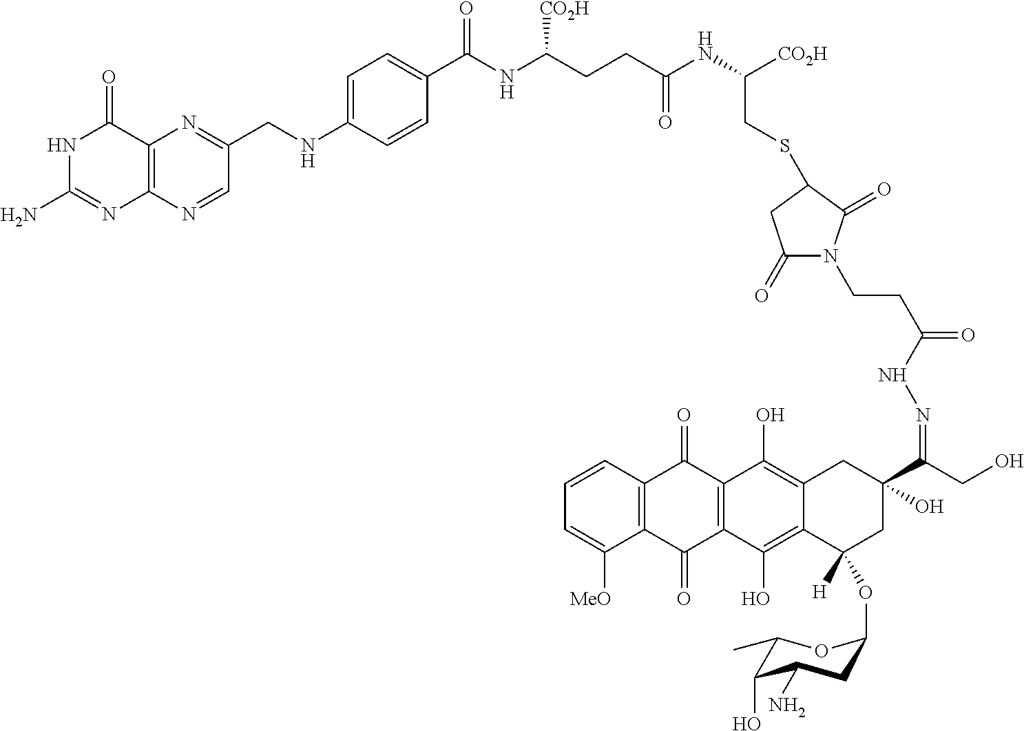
C1(N)=NC2=C(C(=O)N1)N=C(CNC1=CC=C(C(NC(CCC(NC([CO2H])CSC3C(=O)N(CCC(NN=C(CO)C4(O)CC([H])(OC5CC(N)C(O)C(C)O5)C5=C(O)C6=C(C(=O)C7=C(C([MeO])=CC=C7)C6=O)C(O)=C5C4)=O)C(=O)C3)=O)[CO2H])=O)C=C1)C=N2
